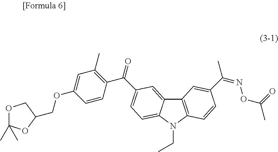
C12=C(N(CC)C3=CC=C(C(C4=C(C)C=C(OCC5OC(C)(C)OC5)C=C4)=O)C=C13)C=CC(C(=NOC(C)=O)C)=C2
